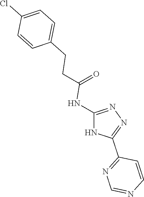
C(=O)(NC1=NN=C(C2=NC=NC=C2)N1)CCC1=CC=C(Cl)C=C1
